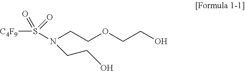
S(N(CCOCCO)CCC)([C4F9])(=O)=O.O
